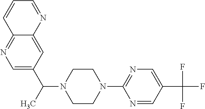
C1=C(C(C)N2CCN(C3=NC=C(C(F)(F)F)C=N3)CC2)C=C2C(=N1)C=CC=N2
